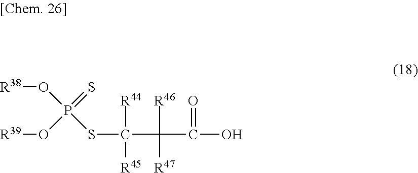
[R38]OP(SC([R44])([R45])C([R46])([R47])C(=O)O)(=S)O[R39]
